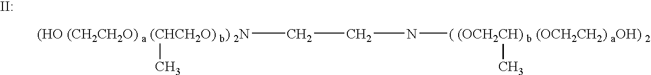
[(HO (CH2CH2O) a (CHCH2O) b) 2N](CCN[( (OCH2CH) b (OCH2CH2) aOH) 2]C)C.[II:]
